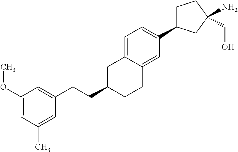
C1C(C2=CC=C3C(=C2)CCC(CCC2=CC(OC)=CC(C)=C2)C3)CC(N)(CO)C1
